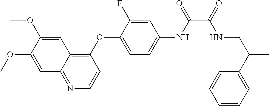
C1=C(OC)C(OC)=CC2=C(OC3=CC=C(NC(=O)C(=O)NCC(C)C4=CC=CC=C4)C=C3F)C=CN=C12
